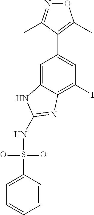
N1=C(C)C(C2=CC(I)=C3C(=C2)NC(NS(=O)(=O)C2=CC=CC=C2)=N3)=C(C)O1
